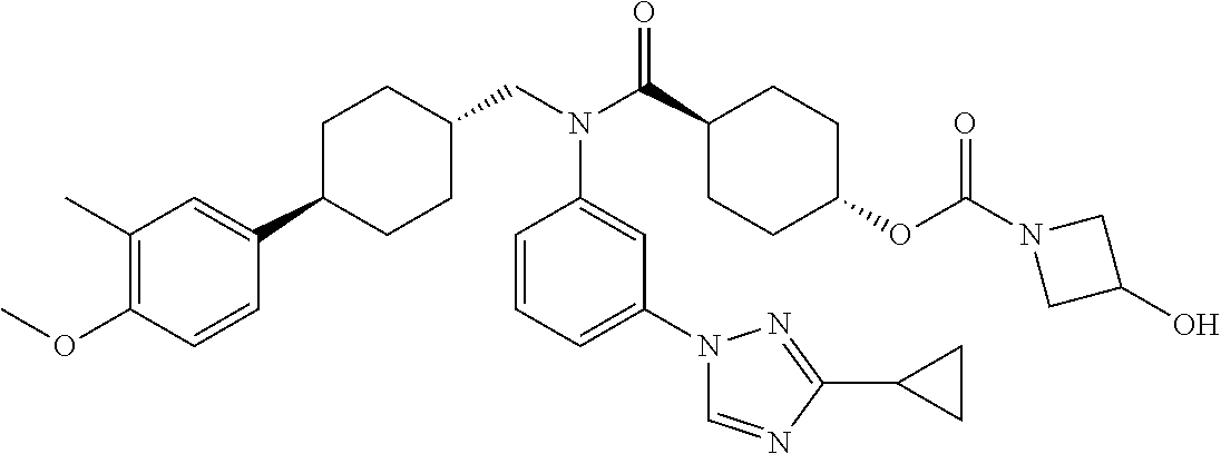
C1(C)=C(OC)C=CC(C2CCC(CN(C(C3CCC(OC(N4CC(O)C4)=O)CC3)=O)C3=CC(N4C=NC(C5CC5)=N4)=CC=C3)CC2)=C1
